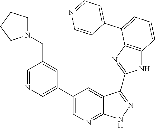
C1=C(C2=CC=CC3=C2N=C(C2=NNC4=NC=C(C5=CN=CC(CN6CCCC6)=C5)C=C42)N3)C=CN=C1
